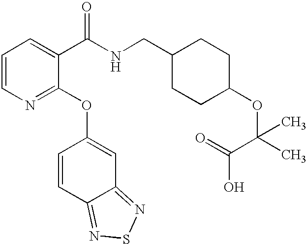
C1=CN=C(OC2=CC3=NSN=C3C=C2)C(C(NCC2CCC(OC(C)(C(=O)O)C)CC2)=O)=C1
